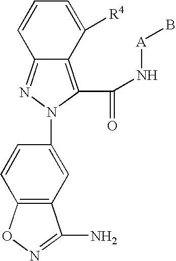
C12=C(C(N[A]B)=O)N(C3=CC4=C(C=C3)ON=C4N)N=C1C=CC=C2[R4]
